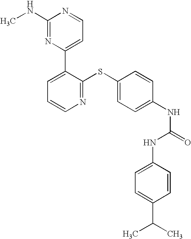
C1(NC)=NC(C2=CC=CN=C2SC2=CC=C(NC(=O)NC3=CC=C(C(C)C)C=C3)C=C2)=CC=N1
